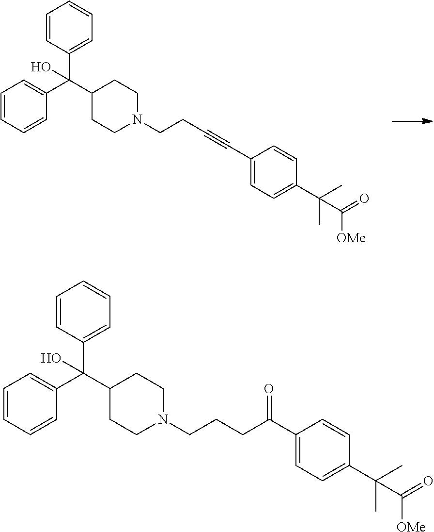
C(N1CCC(C(C2=CC=CC=C2)(C2=CC=CC=C2)O)CC1)CC#CC1=CC=C(C(C)(C)C(=O)[OMe])C=C1.C(N1CCC(C(C2=CC=CC=C2)(C2=CC=CC=C2)O)CC1)CCC(C1=CC=C(C(C)(C)C(=O)[OMe])C=C1)=O
